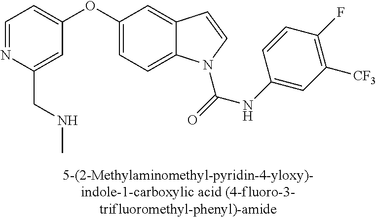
C1=NC(CNC)=CC(OC2=CC=C3C(=C2)C=CN3C(=O)NC2=CC([CF3])=C(F)C=C2)=C1
